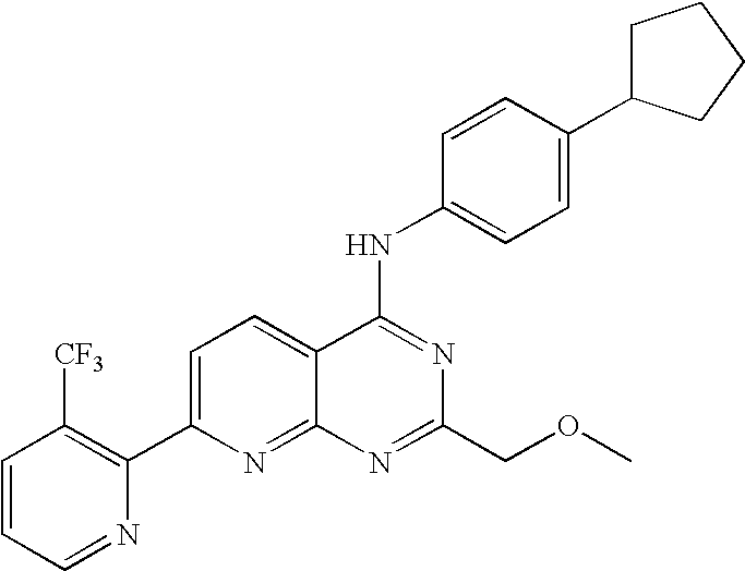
C1=CC=NC(C2=CC=C3C(=N2)N=C(COC)N=C3NC2=CC=C(C3CCCC3)C=C2)=C1[CF3]
